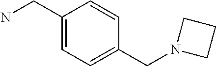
C1(CN)=CC=C(CN2CCC2)C=C1
